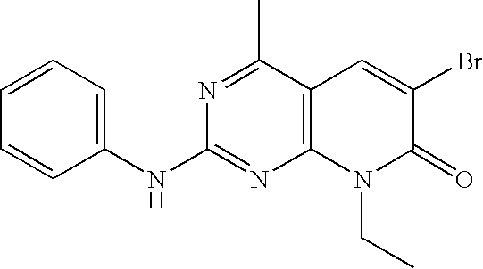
C1(NC2=NC3=C(C(C)=N2)C=C(Br)C(=O)N3CC)=CC=CC=C1
